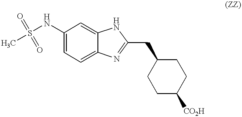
C1(NS(=O)(C)=O)=CC=C2C(=C1)NC(CC1CCC([CO2H])CC1)=N2
